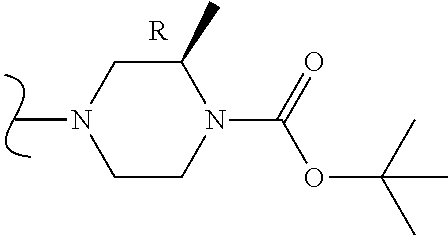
C1(C)CN(C)CCN1C(=O)OC(C)(C)C.[R]
